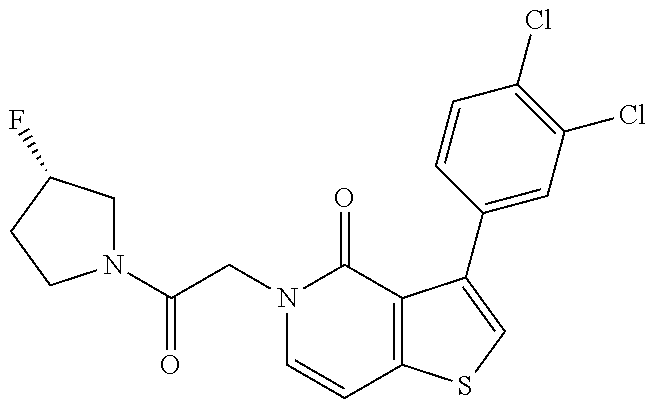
N1(C(CN2C=CC3=C(C2=O)C(C2=CC(Cl)=C(Cl)C=C2)=CS3)=O)CC(F)CC1
